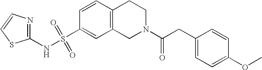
C1(NS(C2=CC3=C(C=C2)CCN(C(CC2=CC=C(OC)C=C2)=O)C3)(=O)=O)=NC=CS1
